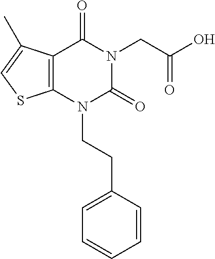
C12=C(N(CCC3=CC=CC=C3)C(=O)N(CC(O)=O)C1=O)SC=C2C
